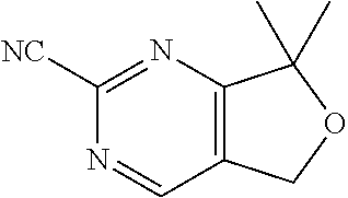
C1([NC])=NC2=C(C=N1)COC2(C)C
